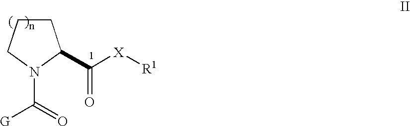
C1CCN(C(=O)[G])C1C([X][R1])=O
